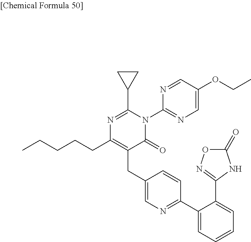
N1=C(C2CC2)N(C2=NC=C(OCC)C=N2)C(=O)C(CC2=CN=C(C3=CC=CC=C3C3=NOC(=O)N3)C=C2)=C1CCCCC
